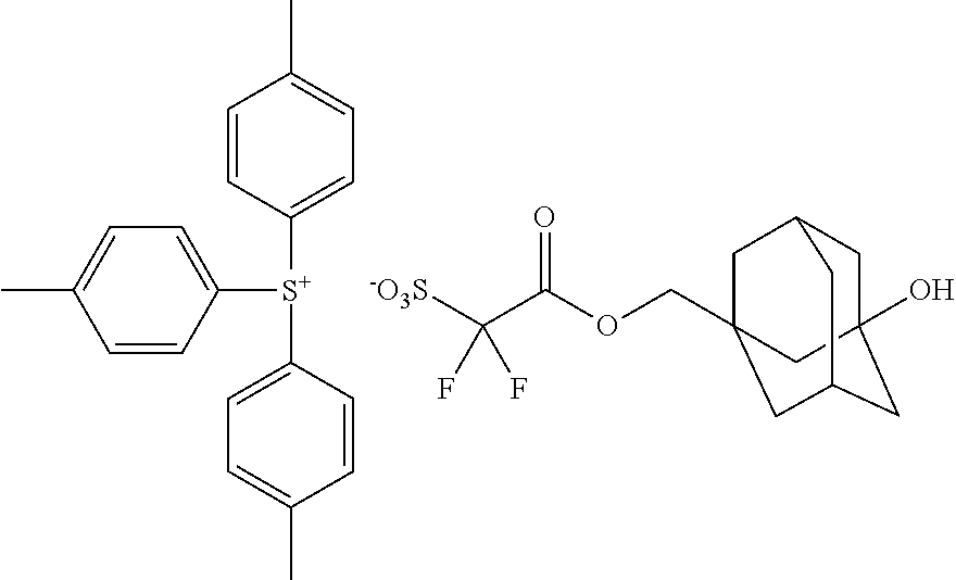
C1=CC([S+](C2=CC=C(C)C=C2)C2=CC=C(C)C=C2)=CC=C1C.[-O3S]C(C(OCC12CC3CC(O)(CC(C1)C3)C2)=O)(F)F
